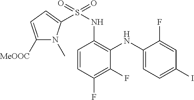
C1=CC(F)=C(F)C(NC2=CC=C(I)C=C2F)=C1NS(=O)(=O)C1=CC=C([COOMe])N1C
